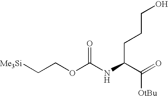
C(NC(OCC[Me3Si])=O)(C(=O)[OtBu])CCCO
